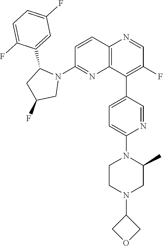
C1=CC2=C(N=C1N1C(C3=CC(F)=CC=C3F)CC(F)C1)C(C1=CC=C(N3CCN(C4COC4)CC3C)N=C1)=C(F)C=N2
